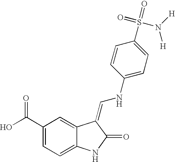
C1(C(O)=O)=CC=C2C(=C1)C(=CNC1=CC=C(S(=O)(=O)N([H])[H])C=C1)C(=O)N2
